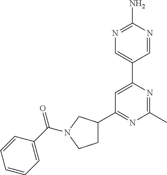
C1C(C2=NC(C)=NC(C3=CN=C(N)N=C3)=C2)CN(C(C2=CC=CC=C2)=O)C1
